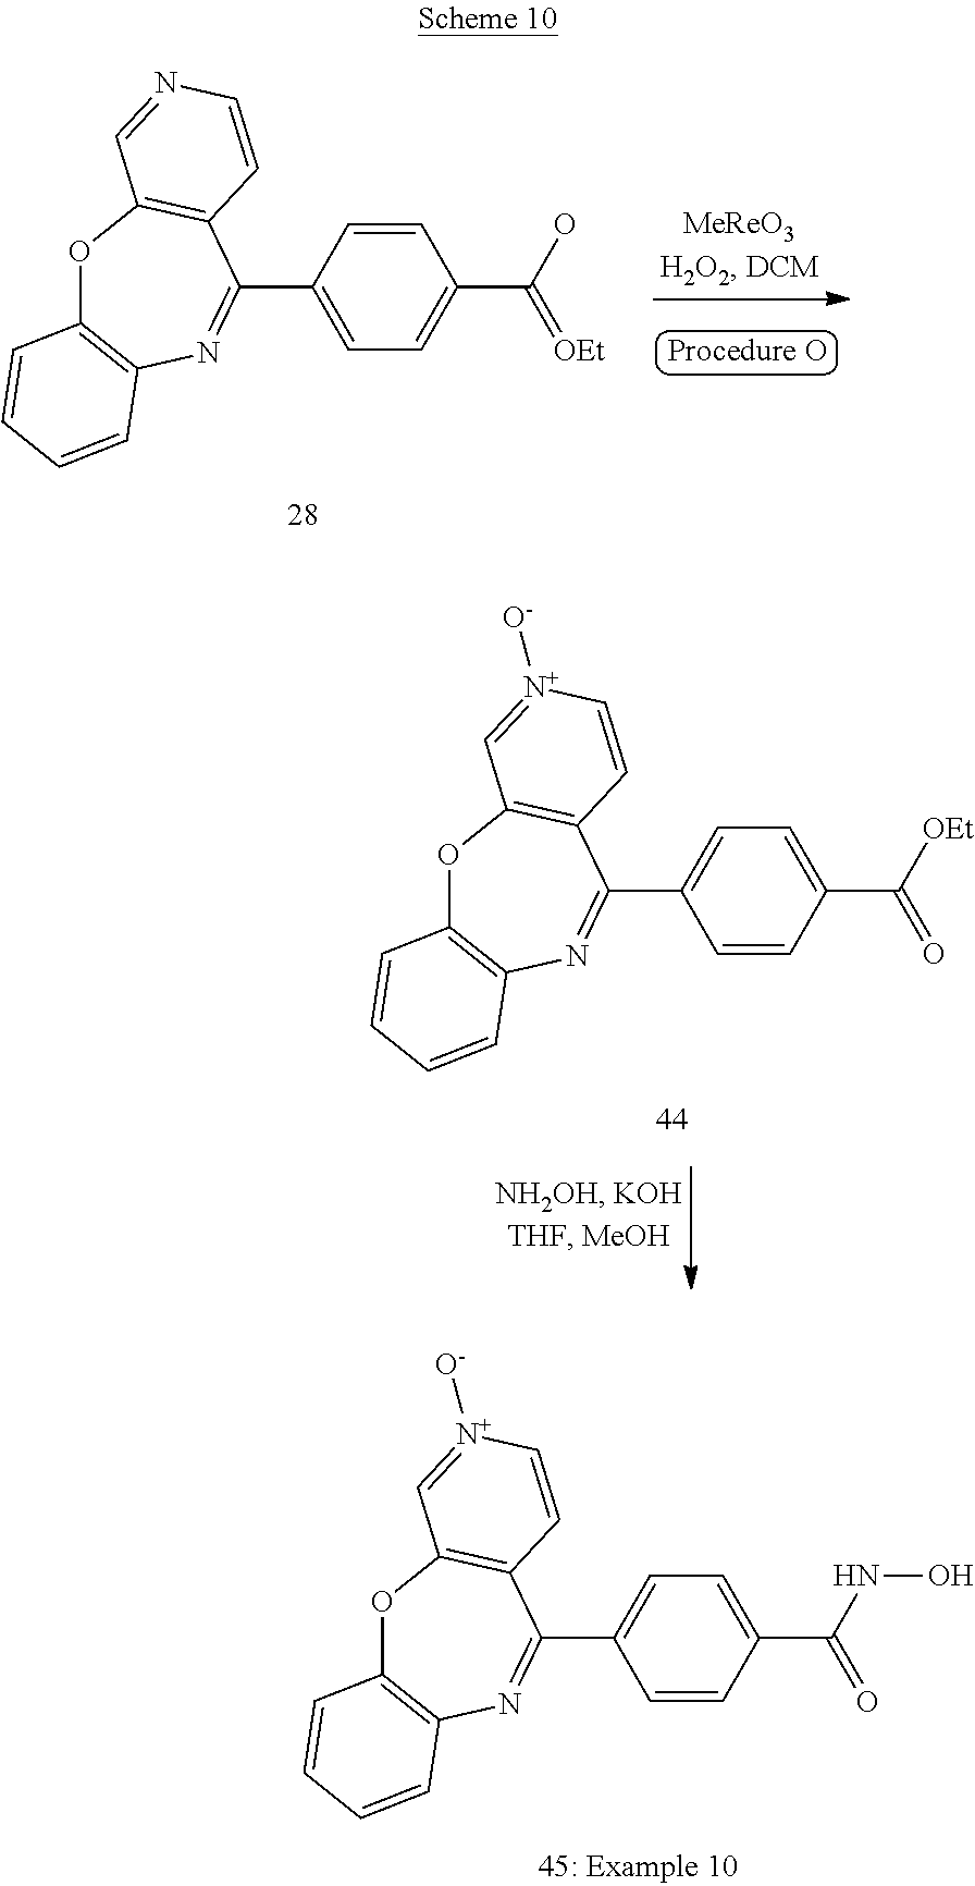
O1C2=C(N=C(C3=CC=C(C(=O)NO)C=C3)C3=C1C=[N+]([O-])C=C3)C=CC=C2.O1C2=C(N=C(C3=CC=C(C(=[OEt])O)C=C3)C3=C1C=NC=C3)C=CC=C2.O1C2=C(N=C(C3=CC=C(C(=O)[OEt])C=C3)C3=C1C=[N+]([O-])C=C3)C=CC=C2
